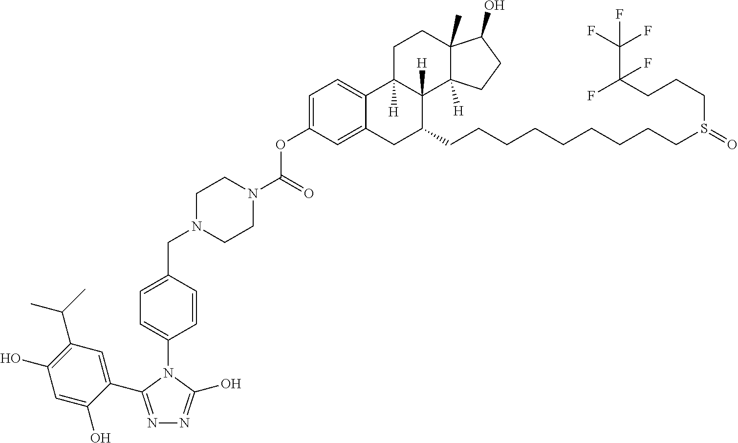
N1=C(C2=CC(C(C)C)=C(O)C=C2O)N(C2=CC=C(CN3CCN(C(OC4=CC=C5C(=C4)CC(CCCCCCCCCS(CCCC(C(F)(F)F)(F)F)=O)C4([H])C5([H])CCC5(C)C4([H])CCC5O)=O)CC3)C=C2)C(O)=N1
